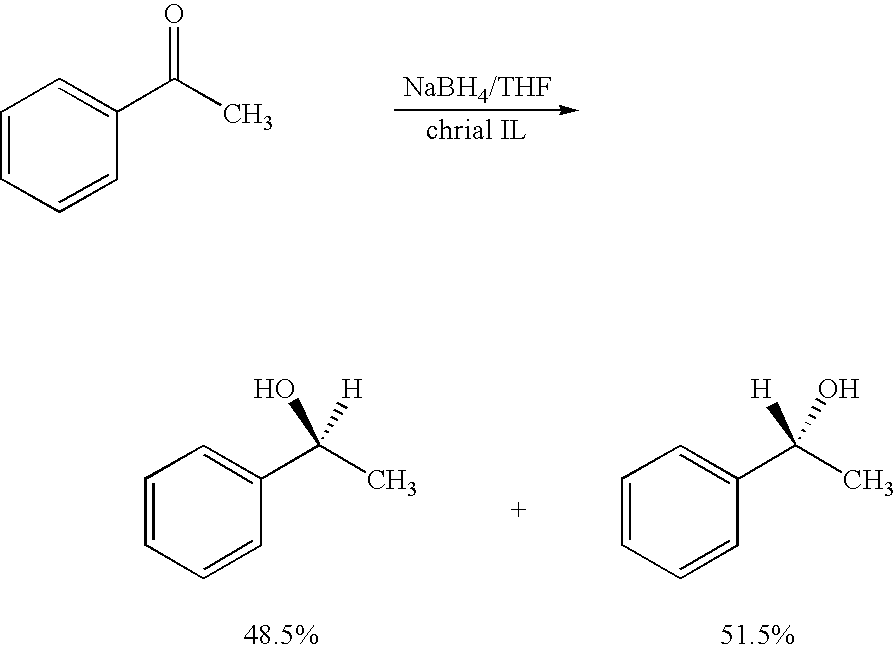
C1=CC=CC(C(C)=O)=C1.C1=CC=CC(C(C)(O)[H])=C1.C1=CC=CC(C(C)([H])O)=C1
